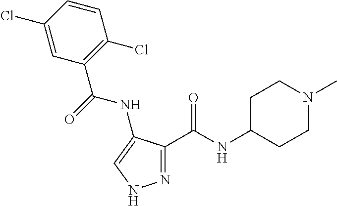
N1=C(C(NC2CCN(C)CC2)=O)C(NC(C2=C(Cl)C=CC(Cl)=C2)=O)=CN1
